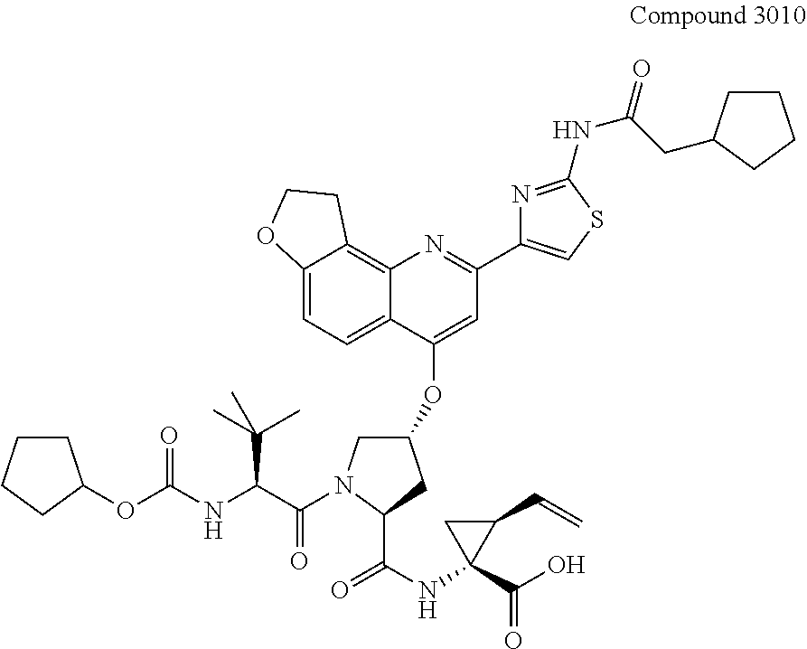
C1CCCC1OC(NC(C(=O)N1CC(OC2=CC(C3=CSC(NC(=O)CC4CCCC4)=N3)=NC3=C4C(=CC=C23)OCC4)CC1C(NC1(C(O)=O)C(C=C)C1)=O)C(C)(C)C)=O
